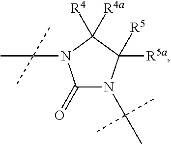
C1(=O)N(C(C)(C)C)C([R5a])([R5])C([R4])([R4a])N1C(C)(C)C
